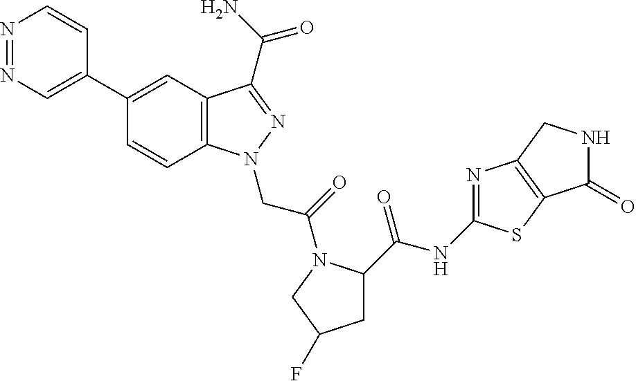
N1=NC=C(C2=CC3=C(C=C2)N(CC(=O)N2C(C(NC4=NC5=C(S4)C(=O)NC5)=O)CC(F)C2)N=C3C(N)=O)C=C1
